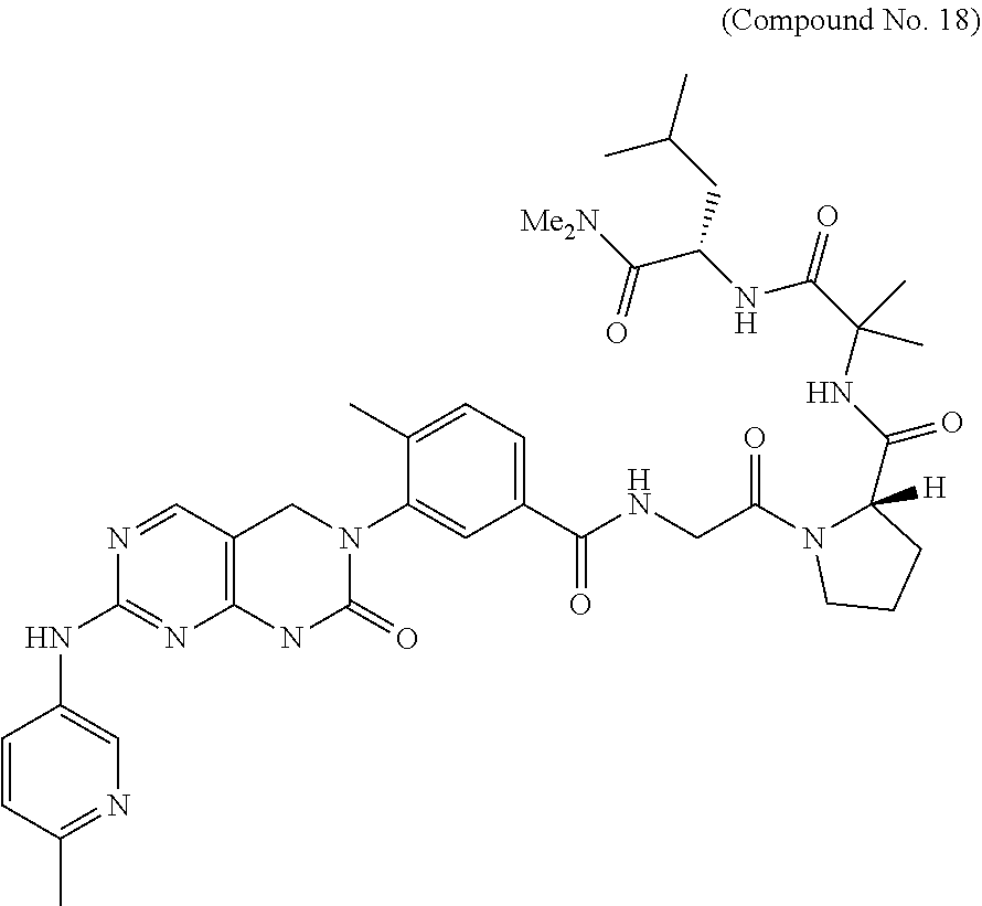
C1=CC(C)=NC=C1NC1=NC2=C(C=N1)CN(C1=CC(C(NCC(=O)N3C([H])(C(NC(C(=O)NC(CC(C)C)C(=O)[Me2N])(C)C)=O)CCC3)=O)=CC=C1C)C(=O)N2
